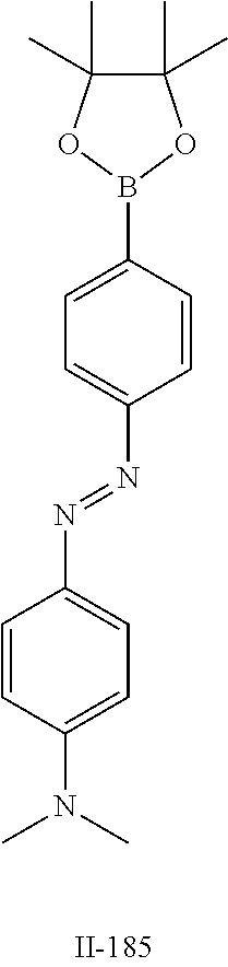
C1=C(B2OC(C)(C)C(C)(C)O2)C=CC(N=NC2=CC=C(N(C)C)C=C2)=C1
